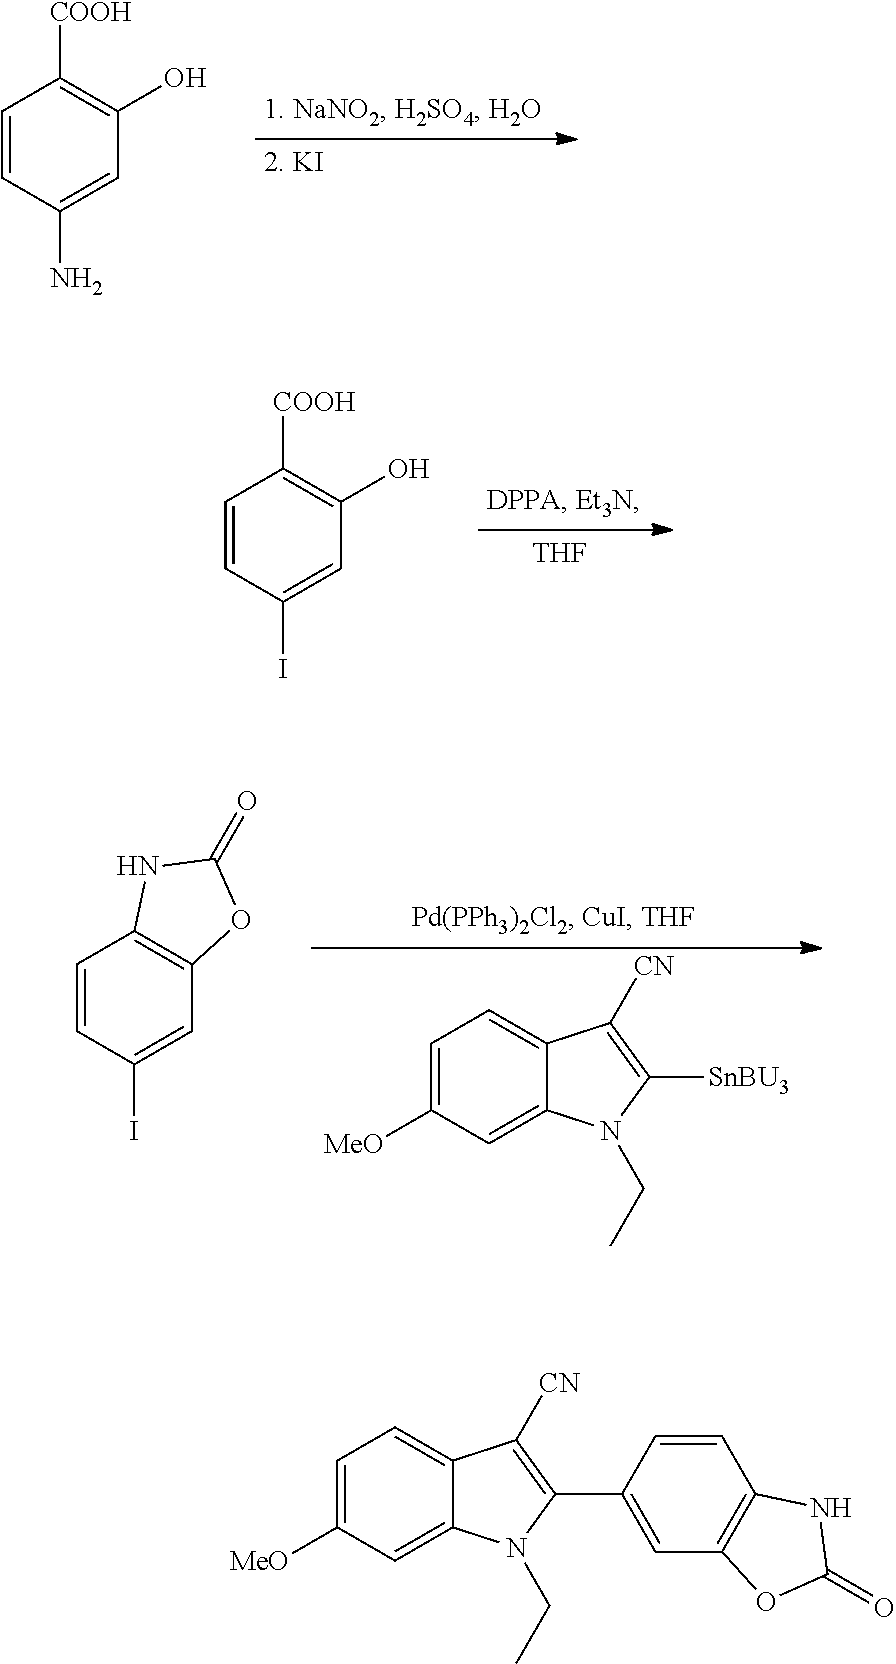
C1=CC(N)=CC(O)=C1[COOH].C1=CC(I)=CC(O)=C1[COOH].[THF].C1=CC(I)=CC2=C1NC(=O)O2.C1=C([MeO])C=C2C(=C1)C([CN])=C([SnBU3])N2CC.C1=C([MeO])C=C2C(=C1)C([CN])=C(C1=CC3=C(C=C1)NC(=O)O3)N2CC
